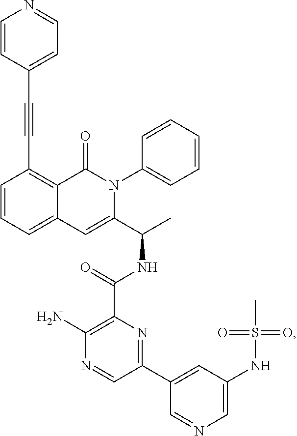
C1=CC=C2C(=C1C#CC1=CC=NC=C1)C(=O)N(C1=CC=CC=C1)C(C(C)NC(C1=C(N)N=CC(C3=CC(NS(C)(=O)=O)=CN=C3)=N1)=O)=C2
